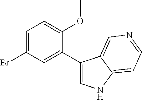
C1(Br)=CC=C(OC)C(C2=CNC3=CC=NC=C23)=C1
